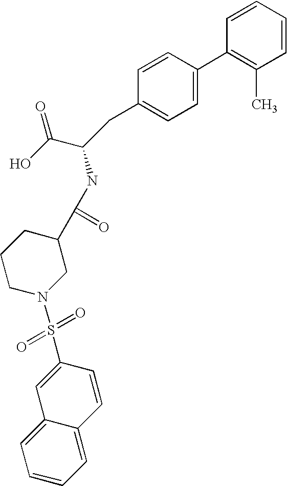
C1=CC=CC(C)=C1C1=CC=C(CC(C(O)=O)NC(C2CCCN(S(=O)(=O)C3=CC4=CC=CC=C4C=C3)C2)=O)C=C1
